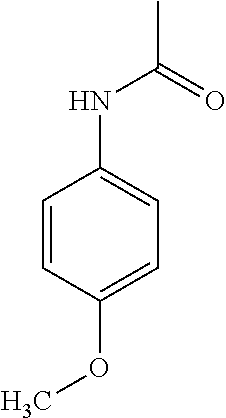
CC(=O)NC1=CC=C(OC)C=C1
